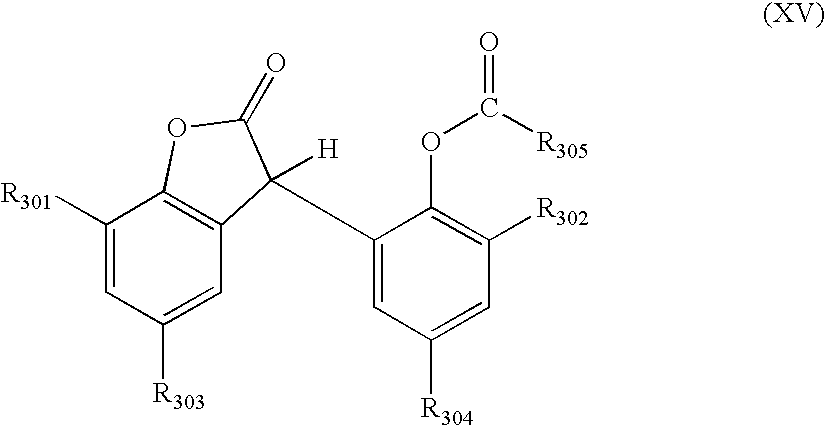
C1([R301])=CC([R303])=CC2=C1OC(=O)C2([H])C1=CC([R304])=CC([R302])=C1OC(=O)[R305]
